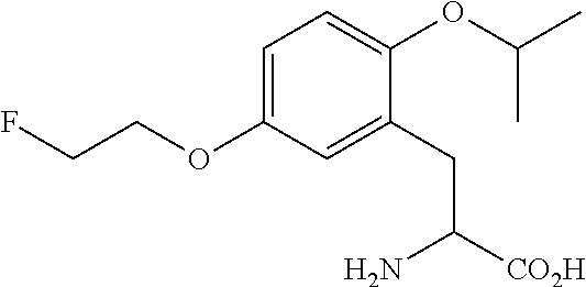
C1=C(OCCF)C=C(CC([CO2H])N)C(OC(C)C)=C1
